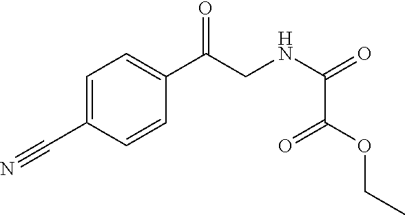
C1=C(C#N)C=CC(C(CNC(=O)C(=O)OCC)=O)=C1
